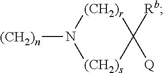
[(CH2)n]N1[(CH2)r]C([Rb])([Q])[(CH2)s]1
